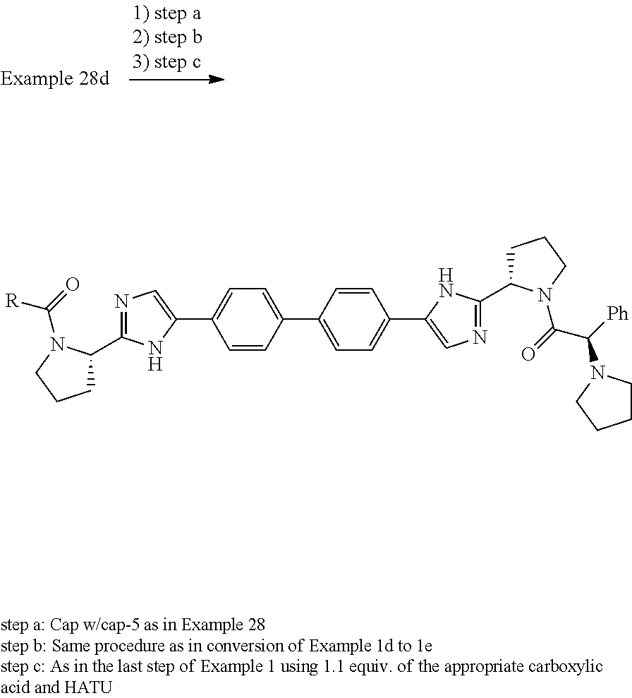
C1(C2=CC=C(C3=CC=C(C4=CN=C(C5CCCN5C(=O)C([Ph])N5CCCC5)N4)C=C3)C=C2)=CN=C(C2CCCN2C(=O)[R])N1
